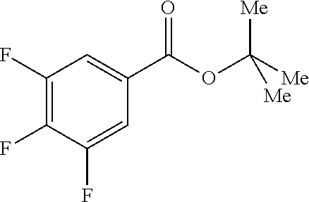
C1(F)=C(F)C(F)=CC(C(OC([Me])([Me])[Me])=O)=C1
